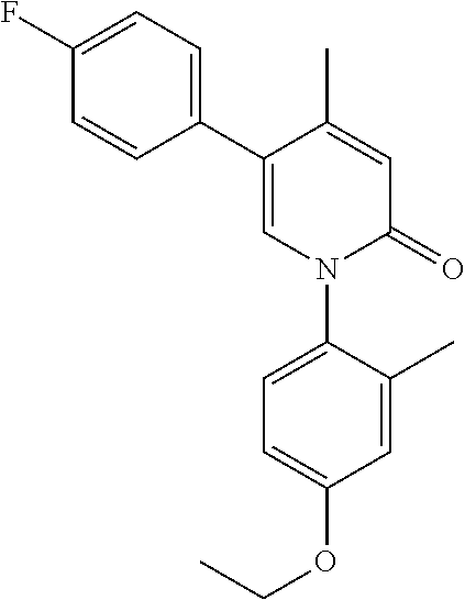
C1=C(C)C(C2=CC=C(F)C=C2)=CN(C2=CC=C(OCC)C=C2C)C1=O
